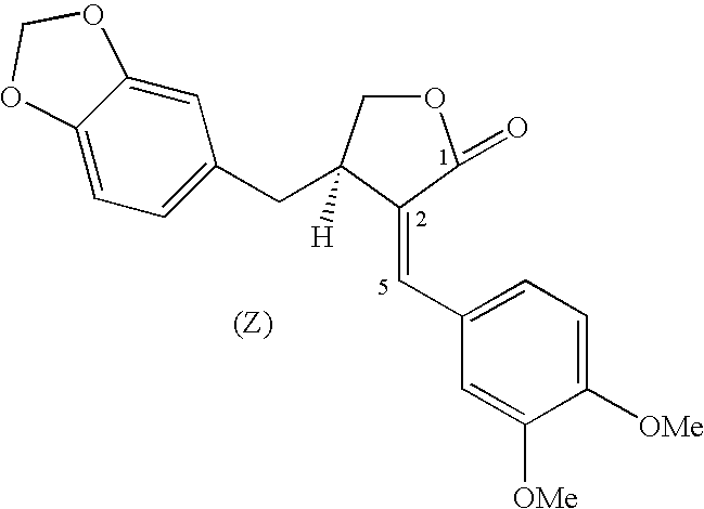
C1=C2C(=CC(CC3([H])COC(=O)C3=CC3=CC=C([OMe])C([OMe])=C3)=C1)OCO2
